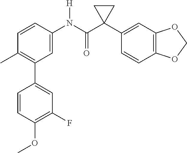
C1=C(N(C(C2(C3=CC4=C(C=C3)OCO4)CC2)=O)[H])C=CC(C)=C1C1=CC(F)=C(OC)C=C1
